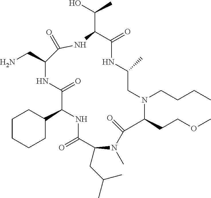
C1CCCC(C2NC(=O)C(CC(C)C)N(C)C(=O)C(CCOC)N(CCCC)CC(C)NC(=O)C(C(O)C)NC(=O)C(CN)NC2=O)C1
